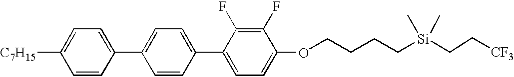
[C7H15]C1=CC=C(C2=CC=C(C3=CC=C(OCCCC[Si](CC[CF3])(C)C)C(F)=C3F)C=C2)C=C1
